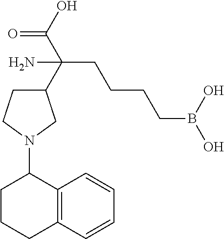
C(N)(CCCCB(O)O)(C(O)=O)C1CCN(C2CCCC3=C2C=CC=C3)C1
